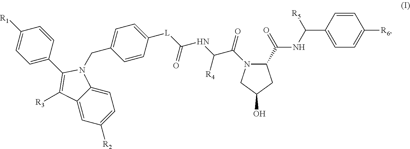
C1([R1])=CC=C(C2=C([R3])C3=CC([R2])=CC=C3N2CC2=CC=C([L]C(=O)NC([R4])C(=O)N3C(C(NC([R5])C4=CC=C([R6])C=C4)=O)CC(O)C3)C=C2)C=C1
